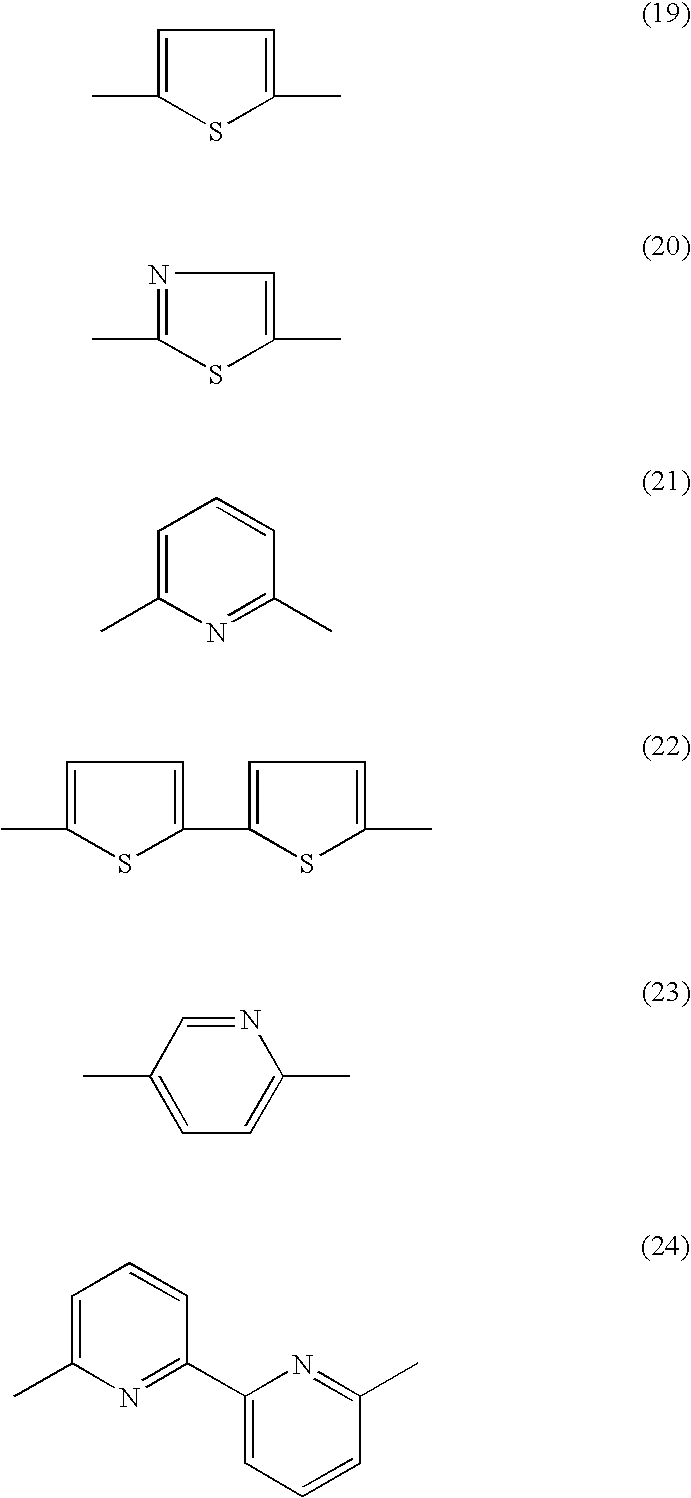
C1=C(C)SC(C)=C1.C1=C(C)SC(C2=CC=C(C)S2)=C1.N1=C(C)SC(C)=C1.C1=C(C)N=C(C)C=C1.C1(C)=CC=C(C)N=C1.C1=C(C)N=C(C2=CC=CC(C)=N2)C=C1
